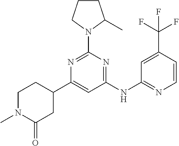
C1(C2CCN(C)C(=O)C2)=CC(NC2=NC=CC(C(F)(F)F)=C2)=NC(N2C(C)CCC2)=N1
